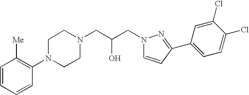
C1=CC=CC(N2CCN(CC(CN3C=CC(C4=CC=C(Cl)C(Cl)=C4)=N3)O)CC2)=C1[Me]
